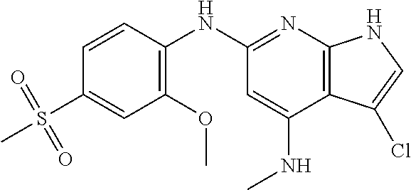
CS(C1=CC(OC)=C(NC2=NC3=C(C(NC)=C2)C(Cl)=CN3)C=C1)(=O)=O
